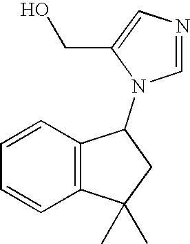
C1=CC2=C(C=C1)C(C)(C)CC2N1C=NC=C1CO
